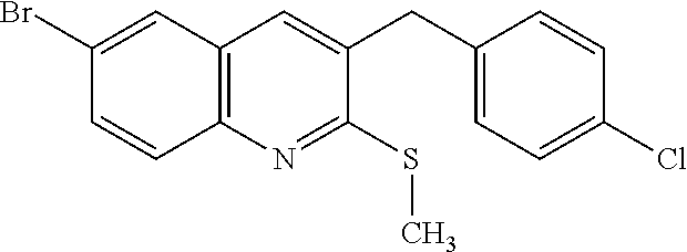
C1(Br)=CC2=C(C=C1)N=C(SC)C(CC1=CC=C(Cl)C=C1)=C2
